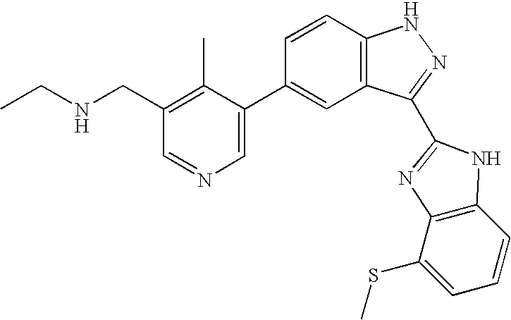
CCNCC1=C(C)C(C2=CC3=C(C=C2)NN=C3C2=NC3=C(C=CC=C3SC)N2)=CN=C1
